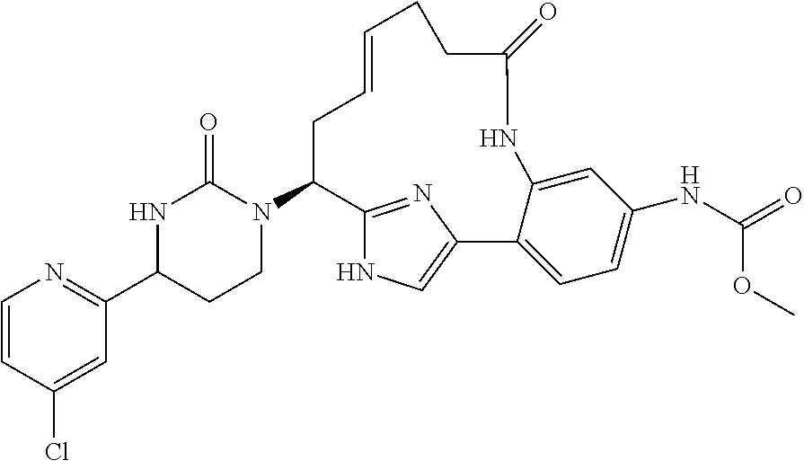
C1=CC(Cl)=CC(C2CCN(C3C4=NC(=CN4)C4=CC=C(NC(=O)OC)C=C4NC(=O)CCC=CC3)C(=O)N2)=N1
